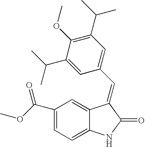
C1=C(C(OC)=O)C=C2C(=C1)NC(=O)C2=CC1=CC(C(C)C)=C(OC)C(C(C)C)=C1
